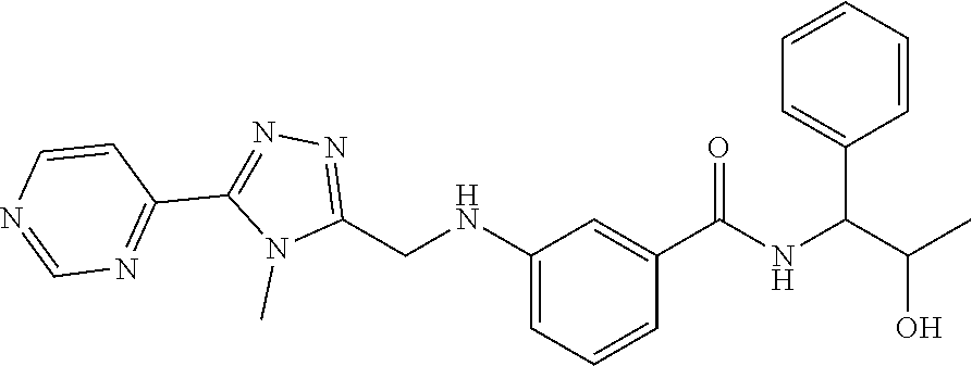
C1(CNC2=CC=CC(C(=O)NC(C3=CC=CC=C3)C(C)O)=C2)=NN=C(C2=NC=NC=C2)N1C
